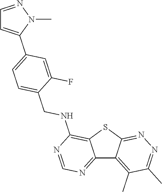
C12=NC=NC(NCC3=CC=C(C4=CC=NN4C)C=C3F)=C1SC1=NN=C(C)C(C)=C21
